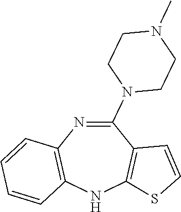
C1(N2CCN(C)CC2)=NC2=C(NC3=C1C=CS3)C=CC=C2
